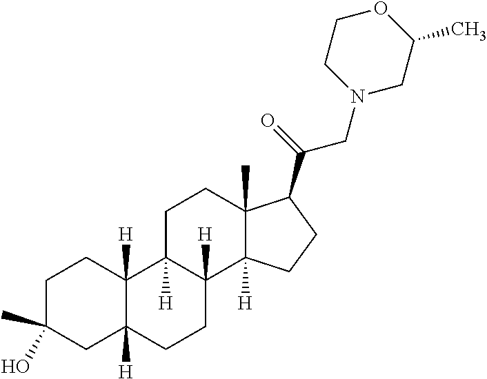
C1C(O)(C)CC2([H])C([H])(C1)C1([H])C([H])(CC2)C2([H])C(C)(CC1)C(C(=O)CN1CC(C)OCC1)CC2
